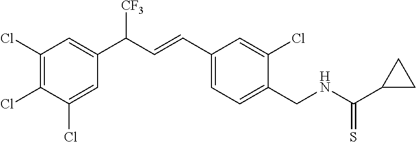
C1(CNC(=S)C2CC2)=CC=C(C=CC(C2=CC(Cl)=C(Cl)C(Cl)=C2)[CF3])C=C1Cl
